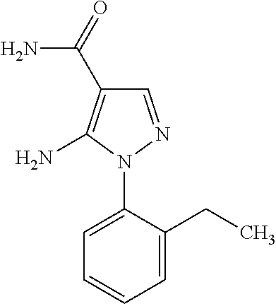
C1=C(N2N=CC(C(=O)N)=C2N)C(CC)=CC=C1
